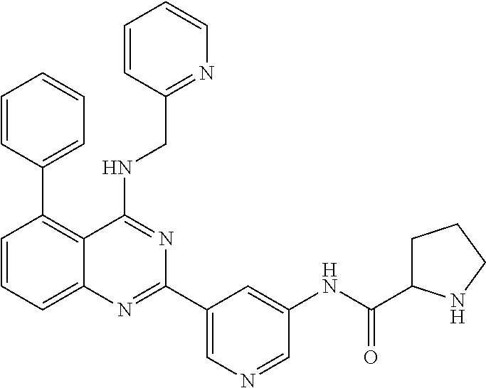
C1=CC(C2=C3C(=CC=C2)N=C(C2=CN=CC(NC(=O)C4CCCN4)=C2)N=C3NCC2=NC=CC=C2)=CC=C1
